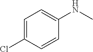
C1=C(Cl)C=CC(NC)=C1
